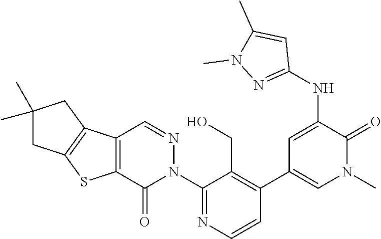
C1(N2N=CC3=C(C2=O)SC2=C3CC(C)(C)C2)=NC=CC(C2=CN(C)C(=O)C(NC3=NN(C)C(C)=C3)=C2)=C1CO
